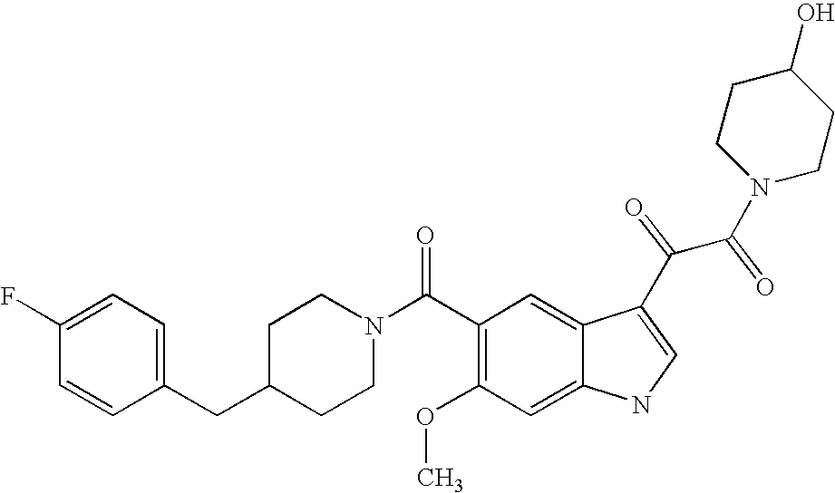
C1(F)=CC=C(CC2CCN(C(C3=C(OC)C=C4C(=C3)C(C(C(N3CCC(O)CC3)=O)=O)=CN4)=O)CC2)C=C1
